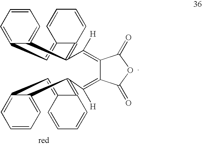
C1=C2C(=CC=C1)C(C(=C1C(=C(C3=C4C=CC=CC4=CC4=CC=CC=C43)[H])C(=O)OC1=O)[H])=C1C(=C2)C=CC=C1
